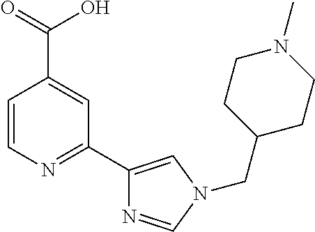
C1=CN=C(C2=CN(CC3CCN(C)CC3)C=N2)C=C1C(=O)O
